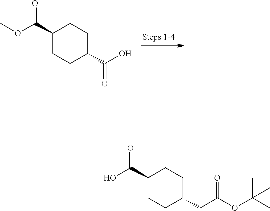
C1(C(OC)=O)CCC(C(O)=O)CC1.C1(C(O)=O)CCC(CC(OC(C)(C)C)=O)CC1
